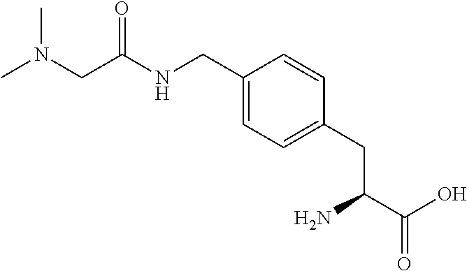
N(C)(CC(NCC1=CC=C(CC(C(=O)O)N)C=C1)=O)C
